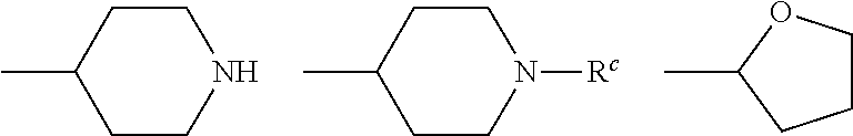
N1([Rc])CCC(C)CC1.N1CCC(C)CC1.C1(C)CCCO1
